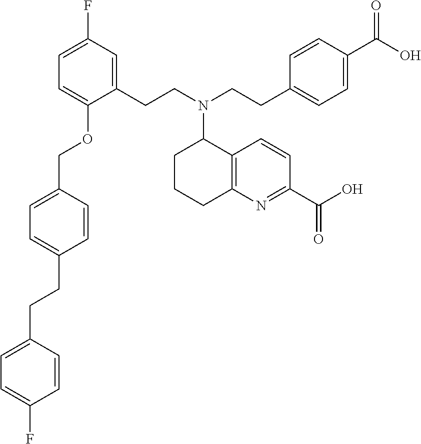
C(C1=CC=C(COC2=CC=C(F)C=C2CCN(CCC2=CC=C(C(O)=O)C=C2)C2CCCC3=C2C=CC(C(O)=O)=N3)C=C1)CC1=CC=C(F)C=C1
